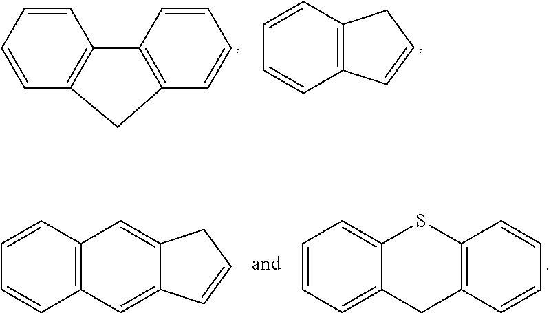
C1=CC=CC2=C1C1=C(C2)C=CC=C1.C1=CC2=C(C=C1)C=CC2.C1=CC=C2C(=C1)SC1=C(C2)C=CC=C1.C1=CC2=C(C=C1)C=C1C(=C2)CC=C1
